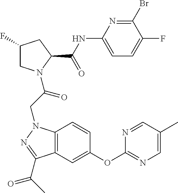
C1(F)CN(C(CN2C3=C(C=C(OC4=NC=C(C)C=N4)C=C3)C(C(C)=O)=N2)=O)C(C(NC2=CC=C(F)C(Br)=N2)=O)C1
